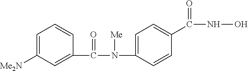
C1=C([Me2N])C=C(C(=O)N([Me])C2=CC=C(C(NO)=O)C=C2)C=C1
